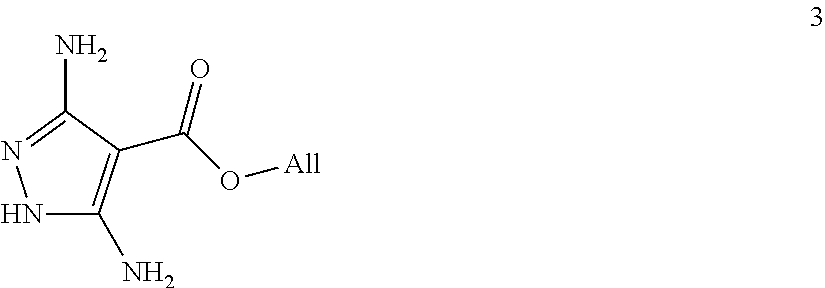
C1(N)=C(C(O[All])=O)C(N)=NN1
